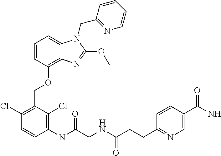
C1=CC(OCC2=C(Cl)C=CC(N(C)C(CNC(CCC3=NC=C(C(NC)=O)C=C3)=O)=O)=C2Cl)=C2C(=C1)N(CC1=NC=CC=C1)C(OC)=N2
